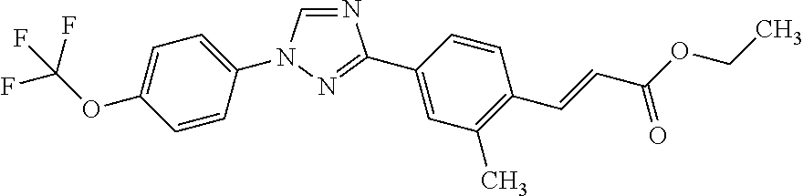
N1=CN(C2=CC=C(OC(F)(F)F)C=C2)N=C1C1=CC(C)=C(C=CC(OCC)=O)C=C1
